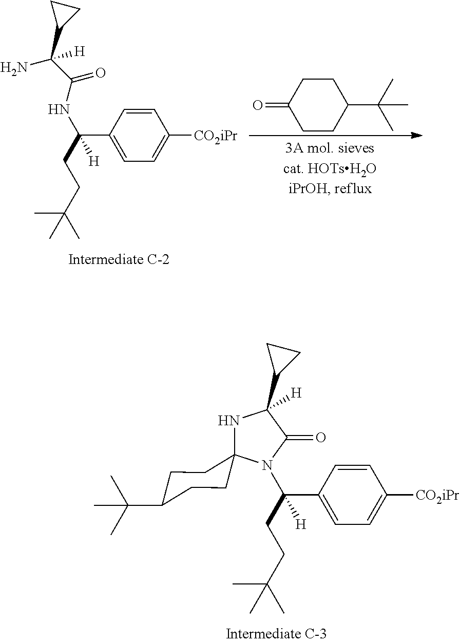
C1=CC(C(NC(=O)C(C2CC2)(N)[H])(CCC(C)(C)C)[H])=CC=C1[CO2iPr].C1CC(=O)CCC1C(C)(C)C.C1=CC(C(CCC(C)(C)C)([H])N2C(=O)C(C3CC3)([H])NC23CCC(C(C)(C)C)CC3)=CC=C1[CO2iPr]
